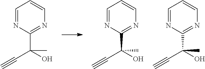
C1(C(O)(C#C)C)=NC=CC=N1.C(O)(C#C)(C)C1=NC=CC=N1.C(O)(C#C)(C)C1=NC=CC=N1
